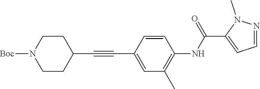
C1CC(C#CC2=CC(C)=C(NC(=O)C3=CC=NN3C)C=C2)CCN1[Boc]
